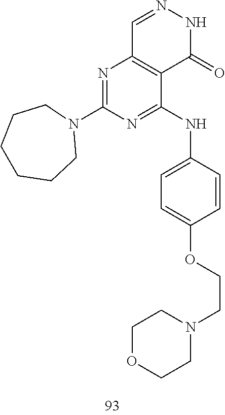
C1=NNC(=O)C2=C1N=C(N1CCCCCC1)N=C2NC1=CC=C(OCCN2CCOCC2)C=C1
